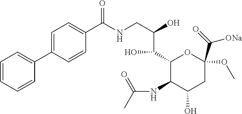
C1=CC=CC(C2=CC=C(C(NCC(O)C(C3C(NC(C)=O)C(O)CC(OC)(C(=O)[ONa])O3)O)=O)C=C2)=C1
